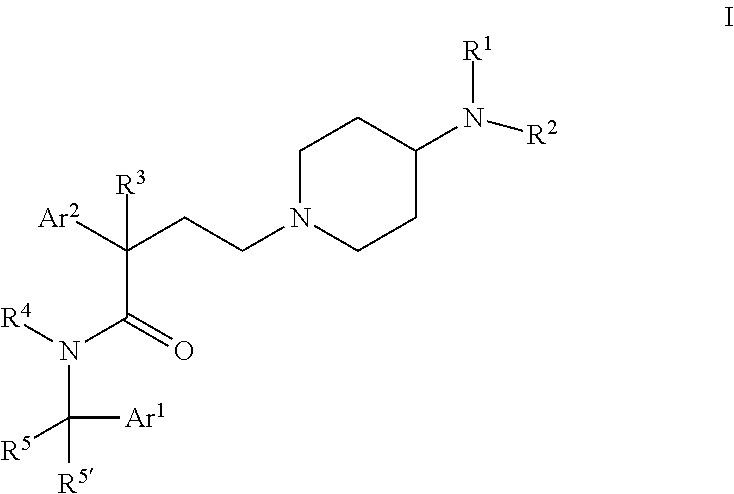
C(C(=O)N([R4])C([R5])([Ar1])[R5])([Ar2])(CCN1CCC(N([R1])[R2])CC1)[R3]
